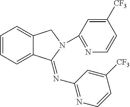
C1=CC=C2C(=C1)CN(C1=NC=CC([CF3])=C1)C2=NC1=NC=CC([CF3])=C1
